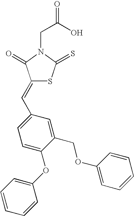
C(N1C(=O)C(=CC2=CC=C(OC3=CC=CC=C3)C(COC3=CC=CC=C3)=C2)SC1=S)C(=O)O
